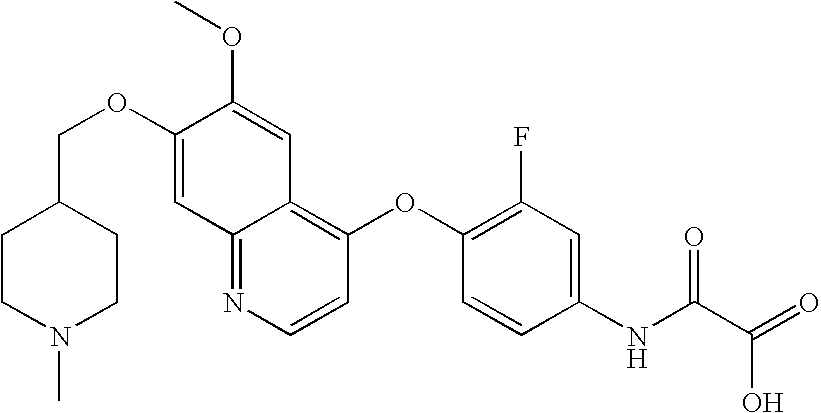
C12=NC=CC(OC3=C(F)C=C(NC(C(=O)O)=O)C=C3)=C1C=C(OC)C(OCC1CCN(C)CC1)=C2
